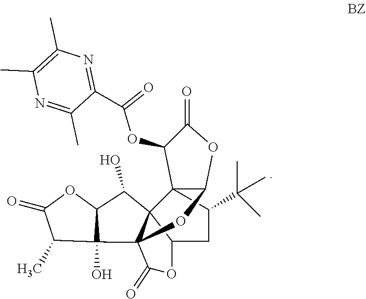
C123C(C(C)(C)C)CC4C15C(C1(O)C(C)C(=O)OC1C5O)(OC2OC(=O)C3OC(C1=NC(C)=C(C)N=C1C)=O)C(=O)O4
